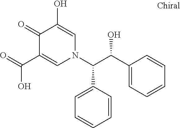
O=C(C1=CN(C(C(C2=CC=CC=C2)O)C2=CC=CC=C2)C=C(O)C1=O)O
